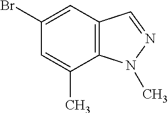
C1=C(C)C2=C(C=C1Br)C=NN2C
